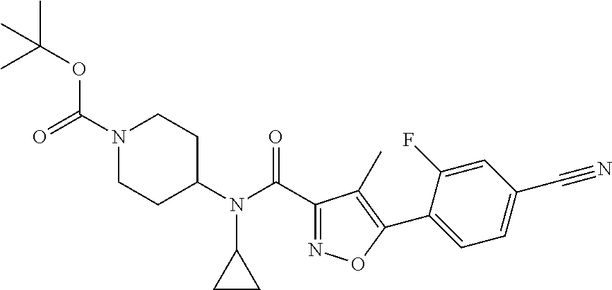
C1=C(F)C(C2=C(C)C(C(N(C3CCN(C(=O)OC(C)(C)C)CC3)C3CC3)=O)=NO2)=CC=C1C#N
